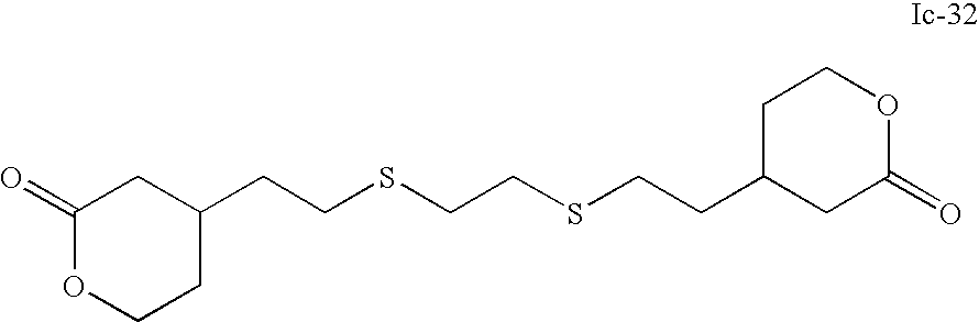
C(CSCCSCCC1CC(=O)OCC1)C1CC(=O)OCC1
